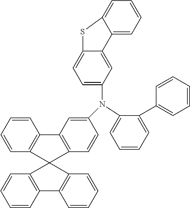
C1=CC=C(N(C2=CC=C3C(=C2)C2=CC=CC=C2S3)C2=CC3=C(C=C2)C2(C4=C3C=CC=C4)C3=C(C=CC=C3)C3=C2C=CC=C3)C(C2=CC=CC=C2)=C1
